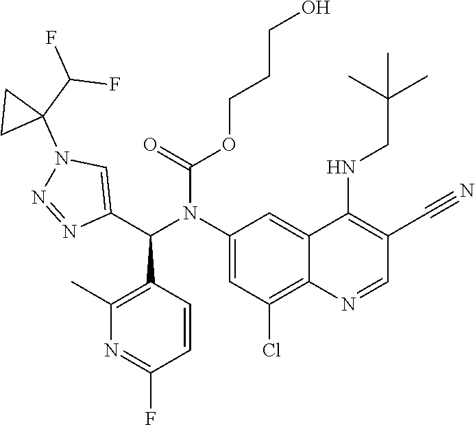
O(CCCO)C(=O)N(C1=CC(Cl)=C2C(=C1)C(NCC(C)(C)C)=C(C#N)C=N2)C(C1=CN(C2(C(F)F)CC2)N=N1)C1=C(C)N=C(F)C=C1
